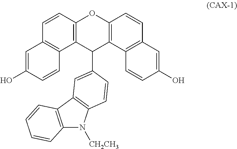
C1=CC2=C(C3=C1C=C(O)C=C3)C(C1=CC3=C(N([CH2CH3])C4=C3C=CC=C4)C=C1)C1=C(O2)C=CC2=C1C=CC(O)=C2
